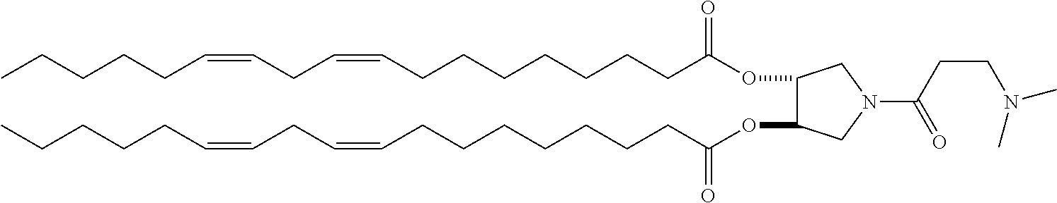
O(C(CCCCCCCC=CCC=CCCCCC)=O)C1C(OC(=O)CCCCCCCC=CCC=CCCCCC)CN(C(CCN(C)C)=O)C1
